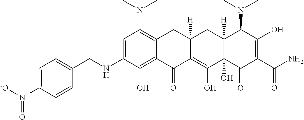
C1=C(NCC2=CC=C([N+]([-O])=O)C=C2)C(O)=C2C(=C1N(C)C)CC1([H])C(=C(O)C3(O)C([H])(C1)C(N(C)C)C(O)=C(C(N)=O)C3=O)C2=O
